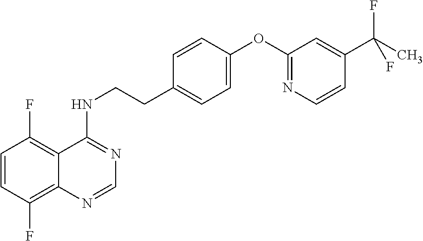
C1=CC(F)=C2C(=C1F)C(NCCC1=CC=C(OC3=NC=CC(C(C)(F)F)=C3)C=C1)=NC=N2
